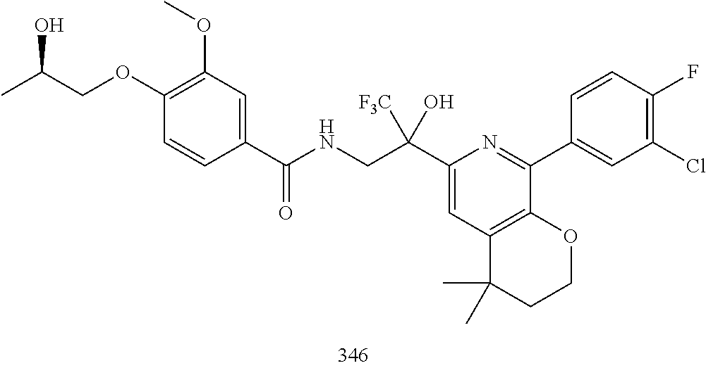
C1(C(CNC(=O)C2=CC(OC)=C(OCC(C)O)C=C2)([F3C])O)=CC2=C(C(C3=CC(Cl)=C(F)C=C3)=N1)OCCC2(C)C
